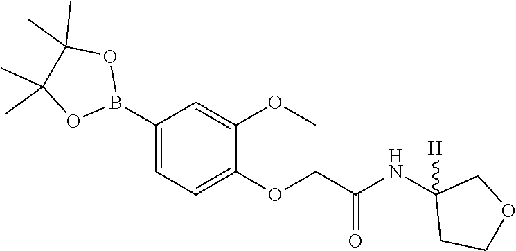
C1=C(B2OC(C)(C)C(C)(C)O2)C=C(OC)C(OCC(=O)NC2([H])CCOC2)=C1
